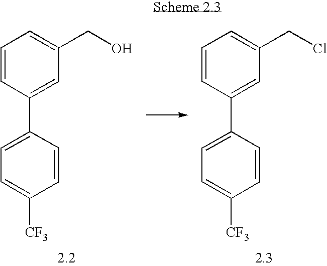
C1=C(C2=CC(CO)=CC=C2)C=CC([CF3])=C1.C1=C(C2=CC(CCl)=CC=C2)C=CC([CF3])=C1
